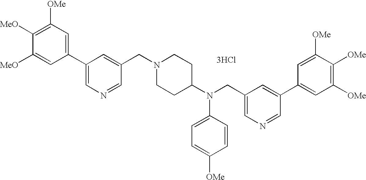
C1([OMe])=C([MeO])C([MeO])=CC(C2=CN=CC(CN3CCC(N(CC4=CN=CC(C5=CC([OMe])=C([OMe])C([OMe])=C5)=C4)C4=CC=C([OMe])C=C4)CC3)=C2)=C1.[3HCl]
